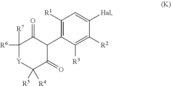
C1([R6])([R7])[Y]C([R5])([R4])C(=O)C(C2=C([R1])C=C([Hal])C([R2])=C2[R3])C1=O
